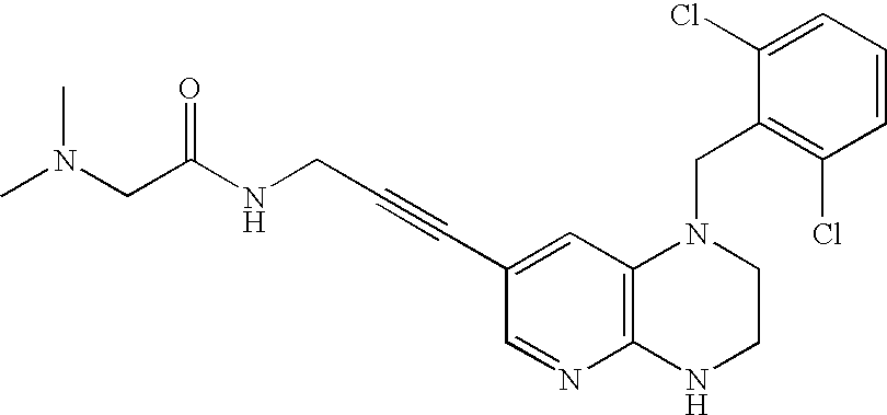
C1=CC=C(Cl)C(CN2C3=C(NCC2)N=CC(C#CCNC(CN(C)C)=O)=C3)=C1Cl
